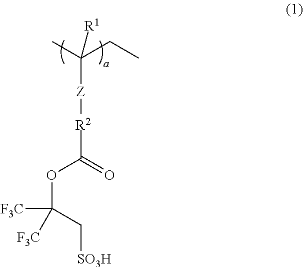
[R2](C(OC([F3C])(C[SO3H])[F3C])=O)[Z]C(C)(CC)[R1]
